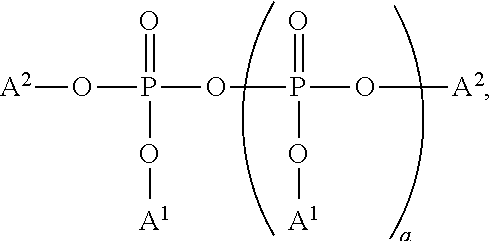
O([A2])P(OP(O[A2])(=O)O[A1])(=O)O[A1]
